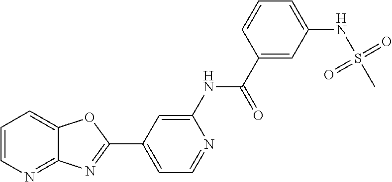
C1=CN=C2C(=C1)OC(C1=CC=NC(NC(C3=CC(NS(=O)(=O)C)=CC=C3)=O)=C1)=N2
